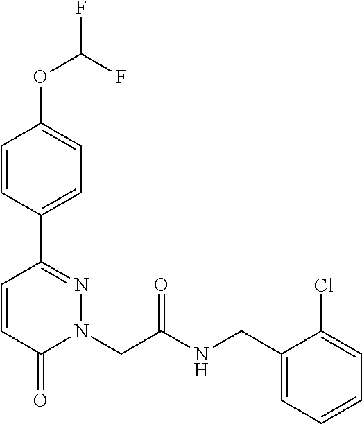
C1=CC(C2=NN(CC(NCC3=CC=CC=C3Cl)=O)C(=O)C=C2)=CC=C1OC(F)F
